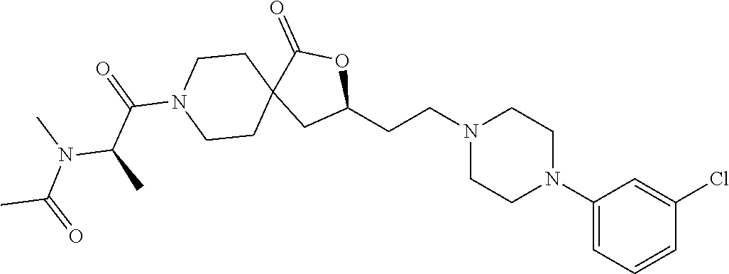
C1(N2CCN(CCC3OC(=O)C4(C3)CCN(C(C(N(C(C)=O)C)C)=O)CC4)CC2)=CC=CC(Cl)=C1
